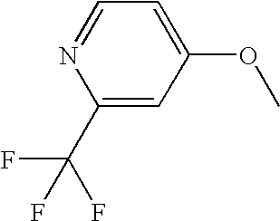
N1=CC=C(OC)C=C1C(F)(F)F
